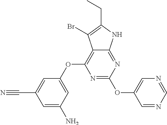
N1=C(OC2=CN=CN=C2)N=C2C(=C1OC1=CC(N)=CC(C#N)=C1)C(Br)=C(CC)N2
